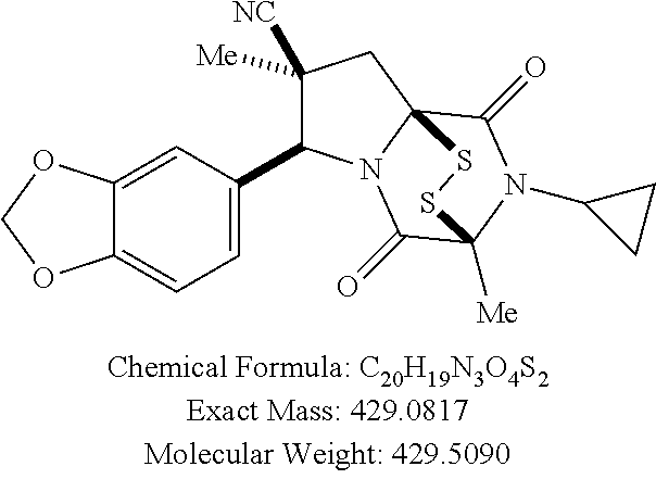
C12=CC(C3C([Me])([NC])CC45N3C(=O)C([Me])(N(C3CC3)C4=O)SS5)=CC=C1OCO2
